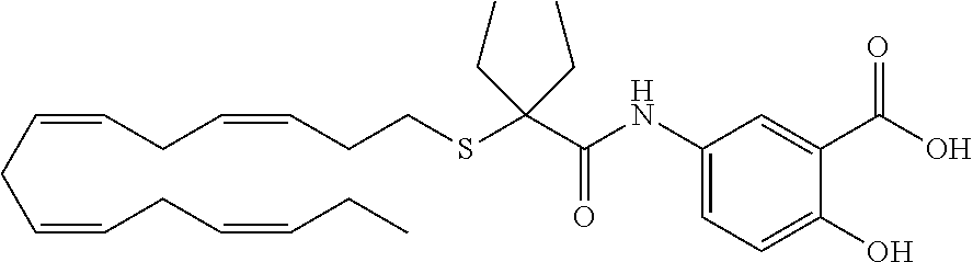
O=C(NC1=CC=C(O)C(C(=O)O)=C1)C(SCCC=CCC=CCC=CCC=CCC)(CC)CC
